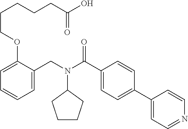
C1=C(CN(C(C2=CC=C(C3=CC=NC=C3)C=C2)=O)C2CCCC2)C(OCCCCCC(O)=O)=CC=C1
